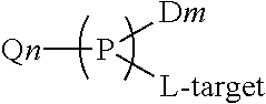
[Qn]P([Dm])[L-target]
